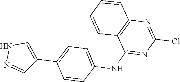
C1=CC=CC2=C1C(NC1=CC=C(C3=CNN=C3)C=C1)=NC(Cl)=N2
